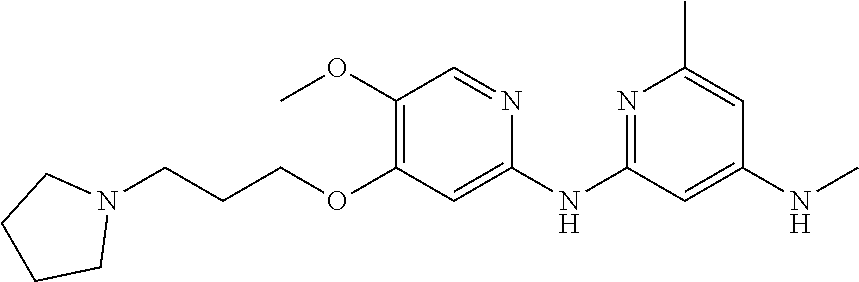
C1(NC)=CC(NC2=CC(OCCCN3CCCC3)=C(OC)C=N2)=NC(C)=C1
